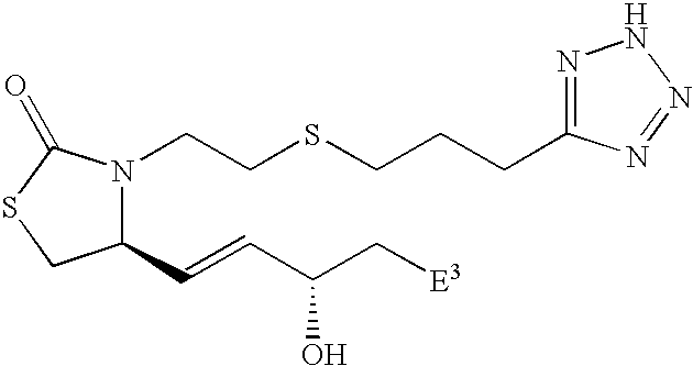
C1(C=CC(C[E3])O)N(CCSCCCC2=NNN=N2)C(=O)SC1
